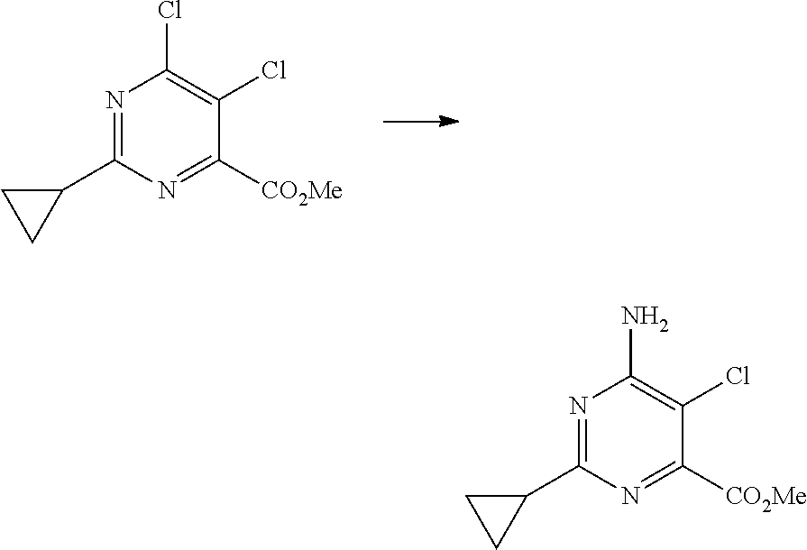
N1=C(C2CC2)N=C([CO2Me])C(Cl)=C1Cl.N1=C(C2CC2)N=C([CO2Me])C(Cl)=C1N
